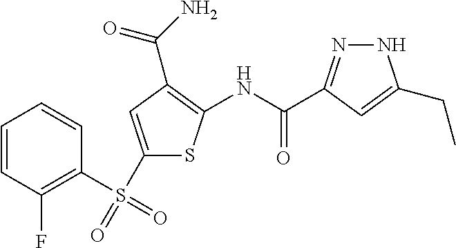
C1=CC(F)=C(S(=O)(C2=CC(C(=O)N)=C(NC(=O)C3=NNC(CC)=C3)S2)=O)C=C1
